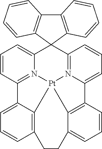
C1=CC=C2N3=C1C1=CC=CC4=C1[Pt]31N3=C(C25C2=C(C6=C5C=CC=C6)C=CC=C2)C=CC=C3C2=C1C(=CC=C2)CC4
